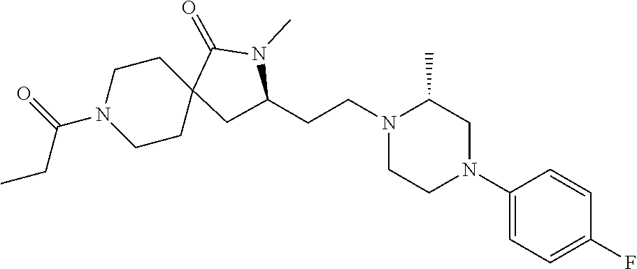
C1(N2CC(C)N(CCC3CC4(CCN(C(=O)CC)CC4)C(=O)N3C)CC2)=CC=C(F)C=C1
